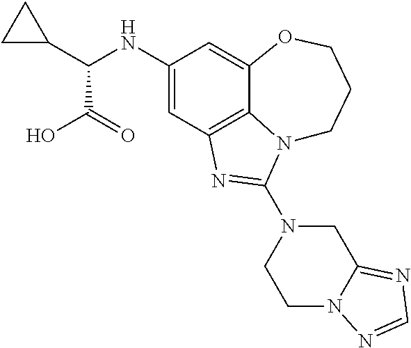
C1(NC(C2CC2)C(O)=O)=CC2=C3C(=C1)OCCCN3C(N1CC3=NC=NN3CC1)=N2
